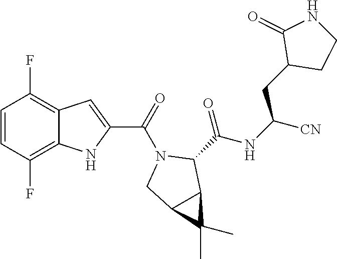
C1=CC(F)=C2C(=C1F)C=C(C(=O)N1CC3C(C1C(NC([CN])CC1CCNC1=O)=O)C3(C)C)N2
